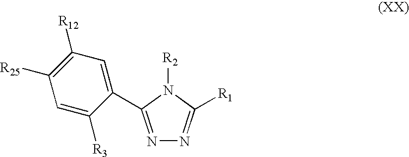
C1(C2=NN=C([R1])N2[R2])=CC([R12])=C([R25])C=C1[R3]
